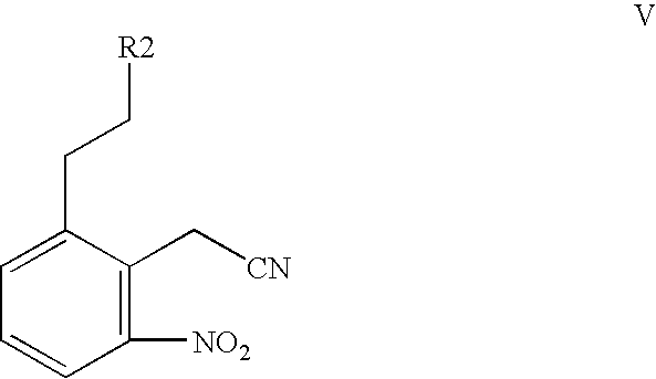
C1([NO2])=C(C[CN])C(CC[R2])=CC=C1
